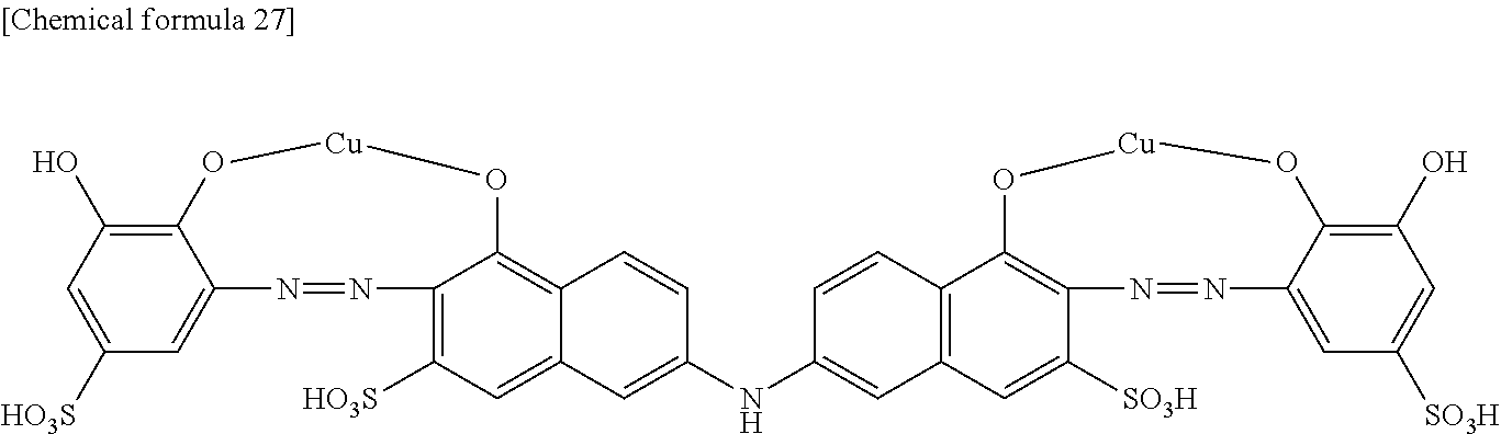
C1(O)=C2C(=CC([HO3S])=C1)N=NC1=C([HO3S])C=C3C(=C1O[Cu]O2)C=CC(NC1=CC2=C(C=C1)C1=C(C([SO3H])=C2)N=NC2=CC([SO3H])=CC(O)=C2O[Cu]O1)=C3
